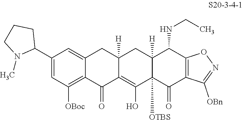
C12=CC(C3CCCN3C)=CC([OBoc])=C1C(=O)C1=C(O)C3([OTBS])C([H])(CC1([H])C2)C(NCC)C1=C(C3=O)C([OBn])=NO1
